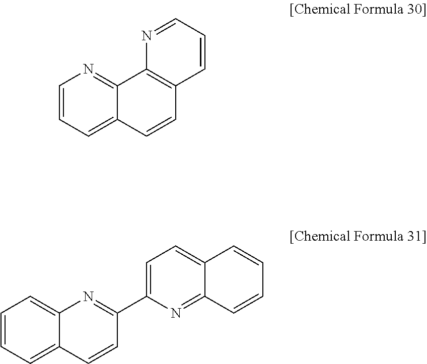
C1=CC=C2C(=N1)C1=C(C=C2)C=CC=N1.C1=CC=C2C(=C1)N=C(C1=CC=C3C(=N1)C=CC=C3)C=C2
